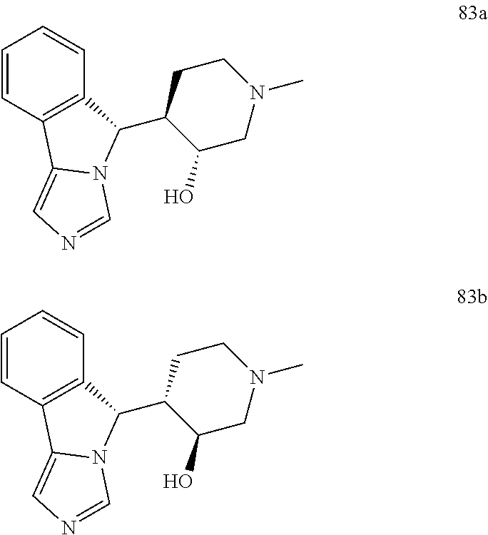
C1=CC2=C(C=C1)C(C1C(O)CN(C)CC1)N1C2=CN=C1.C1=CC2=C(C=C1)C(C1C(O)CN(C)CC1)N1C2=CN=C1
